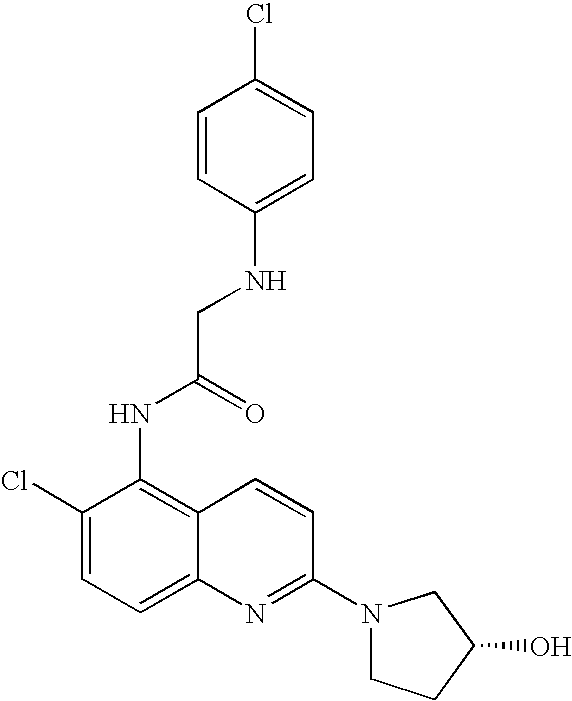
C1=CC(NCC(=O)NC2=C3C(=CC=C2Cl)N=C(N2CCC(O)C2)C=C3)=CC=C1Cl
